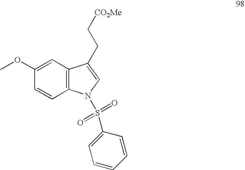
C1(OC)=CC2=C(C=C1)N(S(=O)(=O)C1=CC=CC=C1)C=C2CC[CO2Me]
